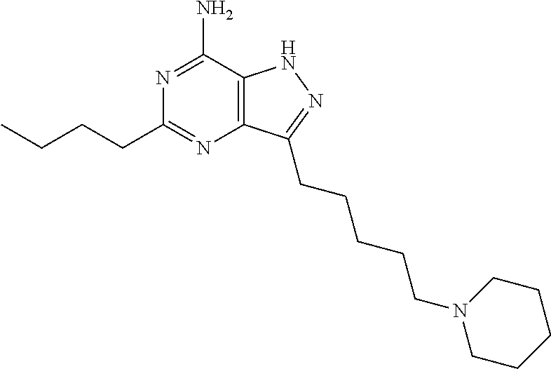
C12=C(C(N)=NC(CCCC)=N1)NN=C2CCCCCN1CCCCC1
